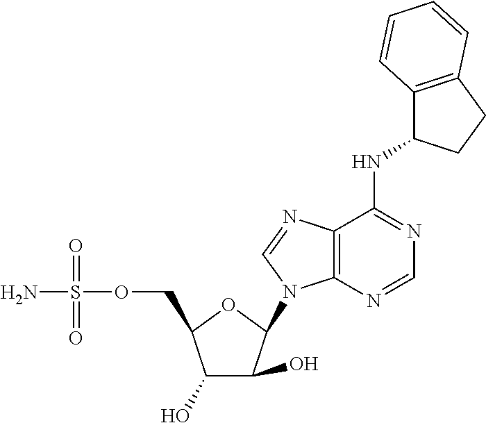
C1(O)C(O)C(N2C3=C(C(NC4C5=C(CC4)C=CC=C5)=NC=N3)N=C2)OC1COS(N)(=O)=O
